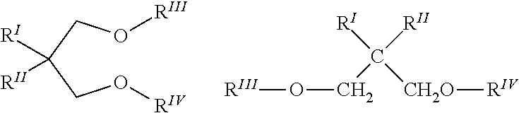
O(CC(CO[RIII])([RI])[RII])[RIV].[RIII]OCC([RII])([RI])[CH2O][RIV]
